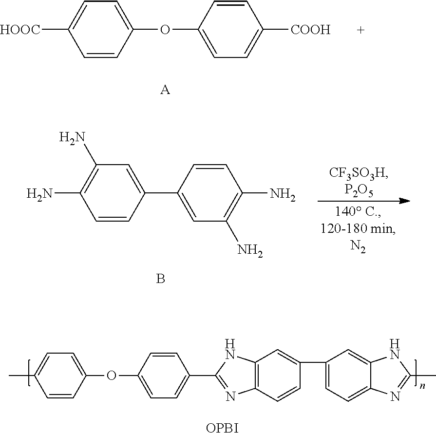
C1=C([HOOC])C=CC(OC2=CC=C([COOH])C=C2)=C1.[A].C1(N)=C(N)C=CC(C2=CC(N)=C(N)C=C2)=C1.B.C1=C(C)C=CC(OC2=CC=C(C3=NC4=C(N3)C=C(C3=CC=C5C(=C3)NC(C)=N5)C=C4)C=C2)=C1.[OPBI]
